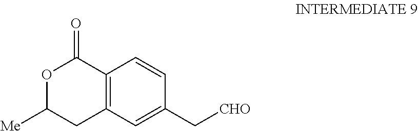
C12=C(C=C(C[CHO])C=C1)CC([Me])OC2=O
